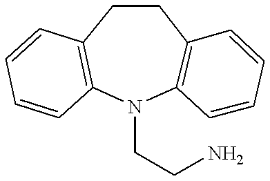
C(N1C2=C(CCC3=C1C=CC=C3)C=CC=C2)CN
